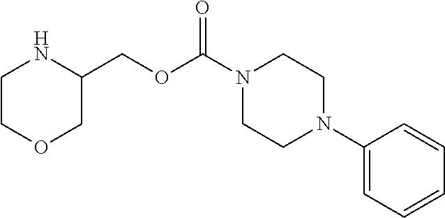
C1COCC(COC(N2CCN(C3=CC=CC=C3)CC2)=O)N1
